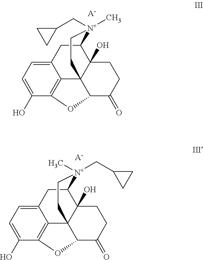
C12=CC=C(O)C3=C1C14C(O)(C(C2)[N+](CC2CC2)(C)CC1)CCC(=O)C4O3.[A-].C12=CC=C(O)C3=C1C14C(O)(C(C2)[N+](C)(CC2CC2)CC1)CCC(=O)C4O3.[A-]
